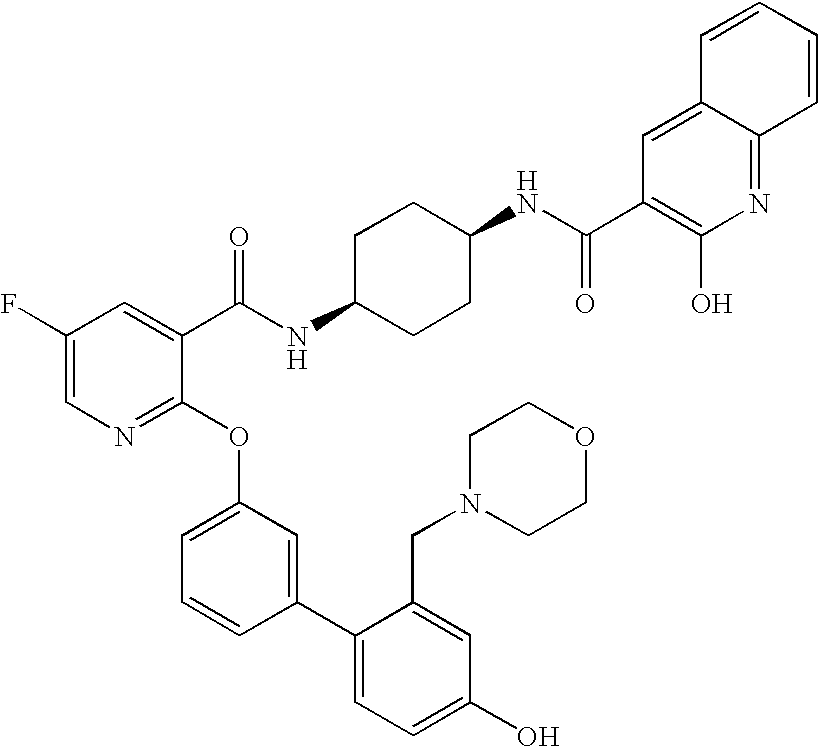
C1(F)=CN=C(OC2=CC=CC(C3=CC=C(O)C=C3CN3CCOCC3)=C2)C(C(NC2CCC(NC(C3=C(O)N=C4C(=C3)C=CC=C4)=O)CC2)=O)=C1
